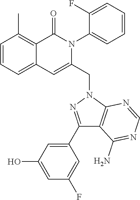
C1=CC=C2C(=C1C)C(=O)N(C1=CC=CC=C1F)C(CN1C3=C(C(N)=NC=N3)C(C3=CC(O)=CC(F)=C3)=N1)=C2
